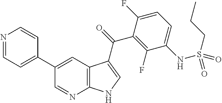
C12=C(C=C(C3=CC=NC=C3)C=N1)C(C(=O)C1=C(F)C(NS(CCC)(=O)=O)=CC=C1F)=CN2
